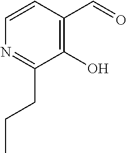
C1(O)=C(C=O)C=CN=C1CCC
